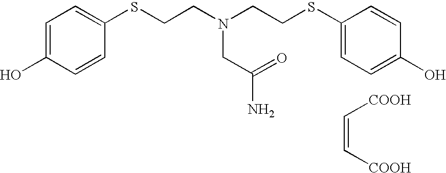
C1=C(O)C=CC(SCCN(CCSC2=CC=C(O)C=C2)CC(N)=O)=C1.C(=C[COOH])[COOH]
